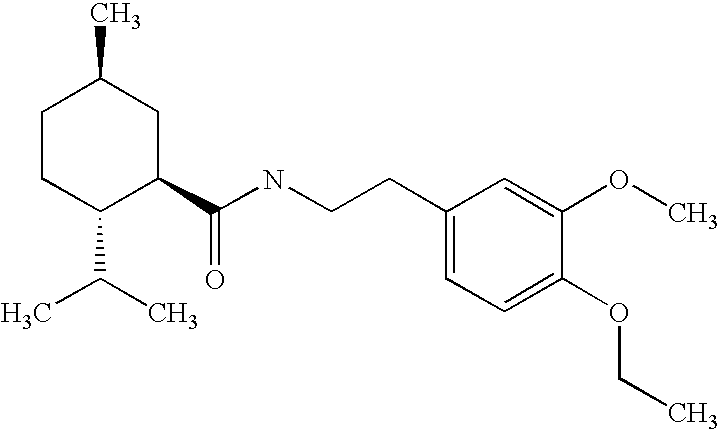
C1CC(C(C)C)C(C(NCCC2=CC=C(OCC)C(OC)=C2)=O)CC1C
